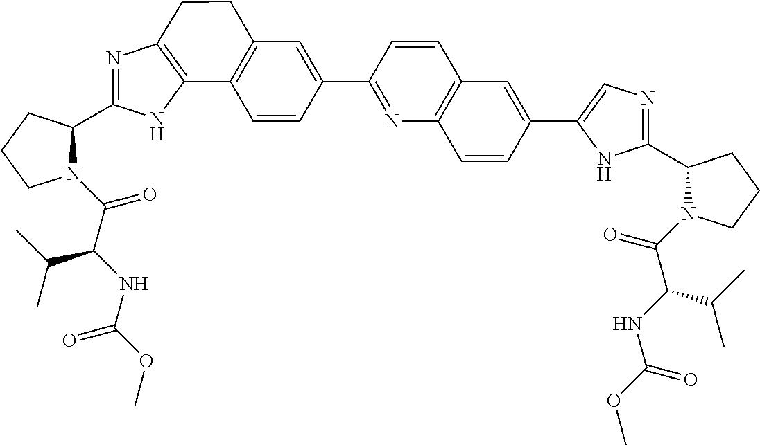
N1(C(C(NC(OC)=O)C(C)C)=O)C(C2=NC3=C(N2)C2=C(C=C(C4=NC5=C(C=C4)C=C(C4=CN=C(C6N(C(=O)C(NC(OC)=O)C(C)C)CCC6)N4)C=C5)C=C2)CC3)CCC1
